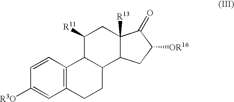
C1=C([R3O])C=CC2=C1CCC1C2C([R11])CC2([R13])C1CC([OR16])C2=O
